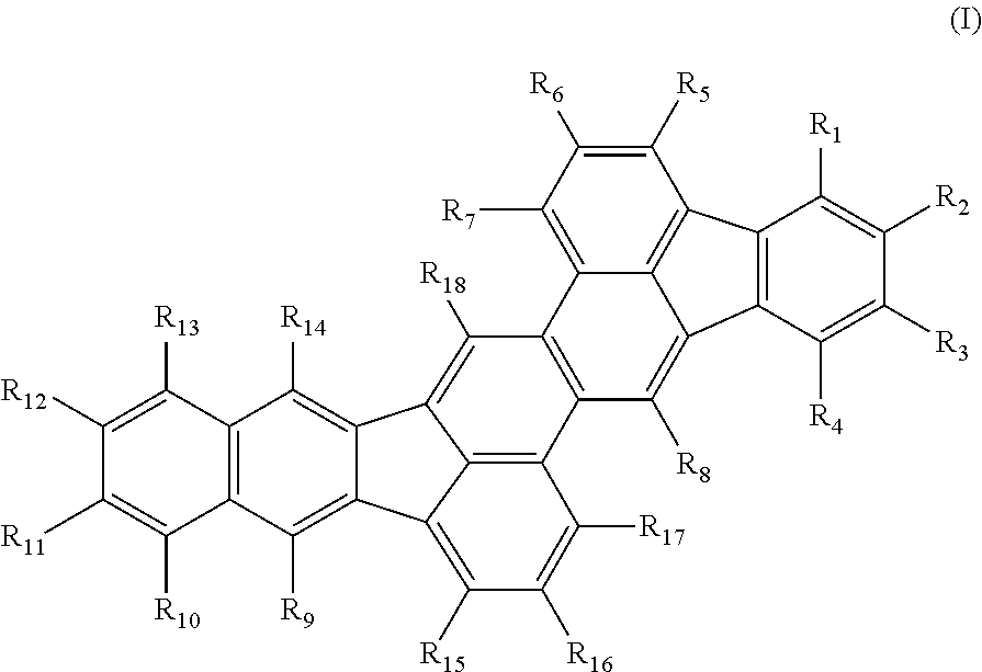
C12=C([R7])C([R6])=C([R5])C3=C1C(=C([R8])C1=C2C([R18])=C2C4=C([R14])C5=C(C([R9])=C4C4=C([R15])C([R16])=C([R17])C1=C42)C([R10])=C([R11])C([R12])=C5[R13])C1=C3C([R1])=C([R2])C([R3])=C1[R4]
